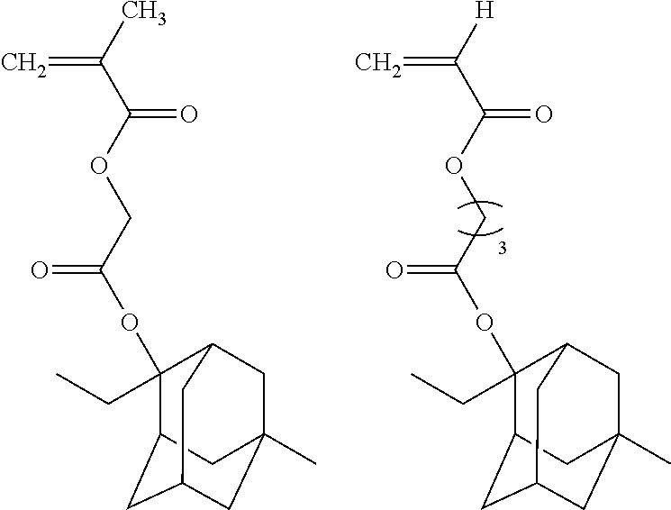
C=C(C)C(OCC(OC1(CC)C2CC3CC(C)(CC1C3)C2)=O)=O.C=C([H])C(OCC(OC1(CC)C2CC3CC(C)(CC1C3)C2)=O)=O
